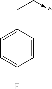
C1=C(CC->*)C=CC(F)=C1
